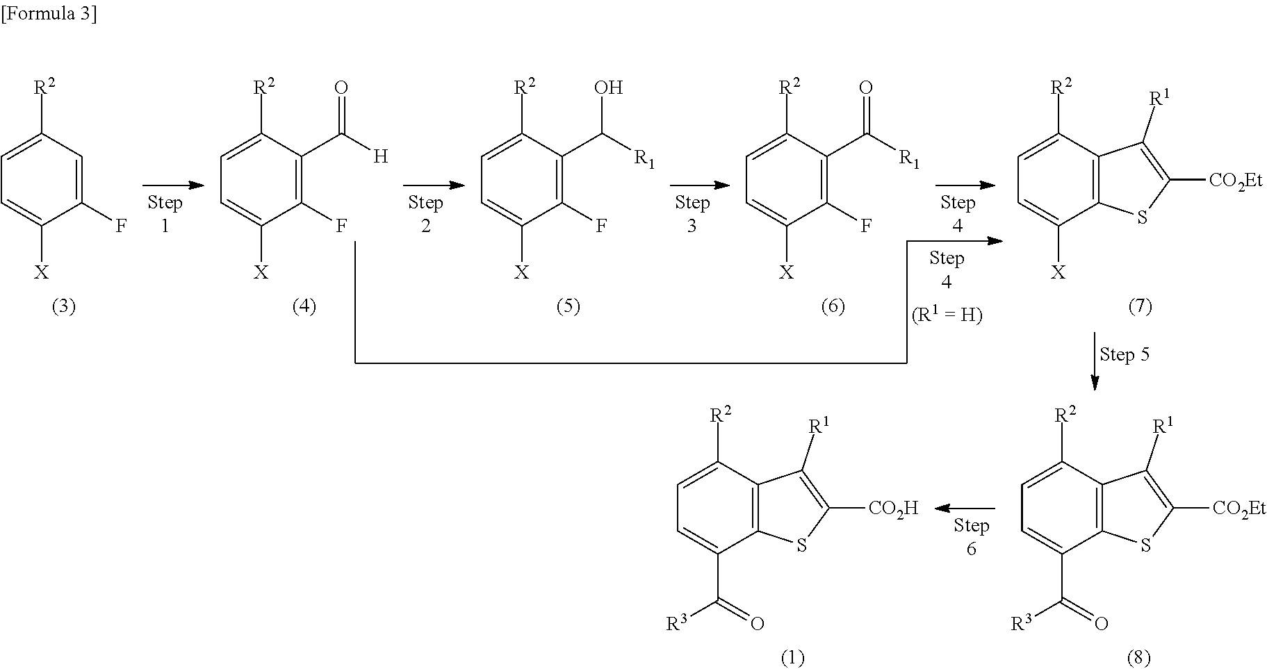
C1(F)=CC([R2])=CC=C1[X].C1(F)=C(C(=O)[H])C([R2])=CC=C1[X].C1(F)=C(C(O)[R1])C([R2])=CC=C1[X].C1(F)=C(C(=O)[R1])C([R2])=CC=C1[X].C12=C(C([R2])=CC=C1[X])C([R1])=C([CO2Et])S2.C12=C(C([R2])=CC=C1C([R3])=O)C([R1])=C([CO2Et])S2.C12=C(C([R2])=CC=C1C([R3])=O)C([R1])=C([CO2H])S2
